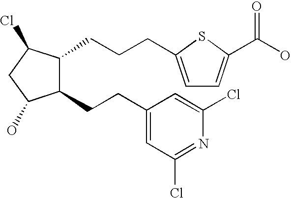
C1(CCC2=CC(Cl)=NC(Cl)=C2)C(CCCC2=CC=C(C(O)=O)S2)C(Cl)CC1O
